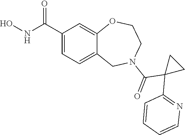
C1(C(NO)=O)=CC=C2C(=C1)OCCN(C(=O)C1(C3=NC=CC=C3)CC1)C2
